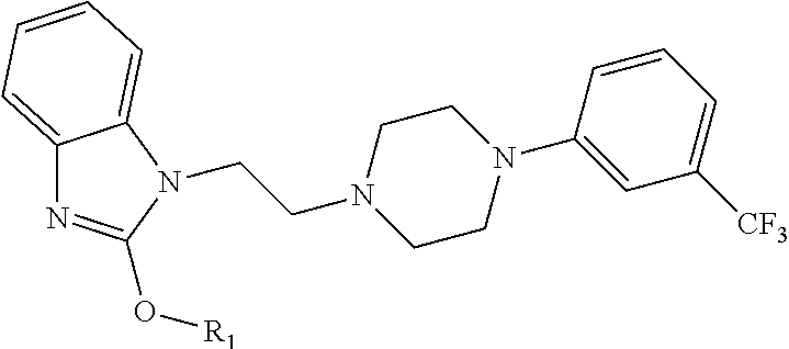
C12=CC=CC=C1N(CCN1CCN(C3=CC([CF3])=CC=C3)CC1)C(O[R1])=N2
